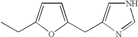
C1=C(CC2=CNC=N2)OC(CC)=C1
